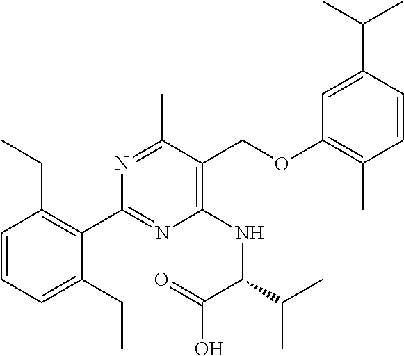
C1=CC(C(C)C)=CC(OCC2=C(NC(C(O)=O)C(C)C)N=C(C3=C(CC)C=CC=C3CC)N=C2C)=C1C
